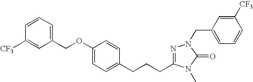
C(C1=CC=CC([CF3])=C1)OC1=CC=C(CCCC2=NN(CC3=CC=CC([CF3])=C3)C(=O)N2C)C=C1
